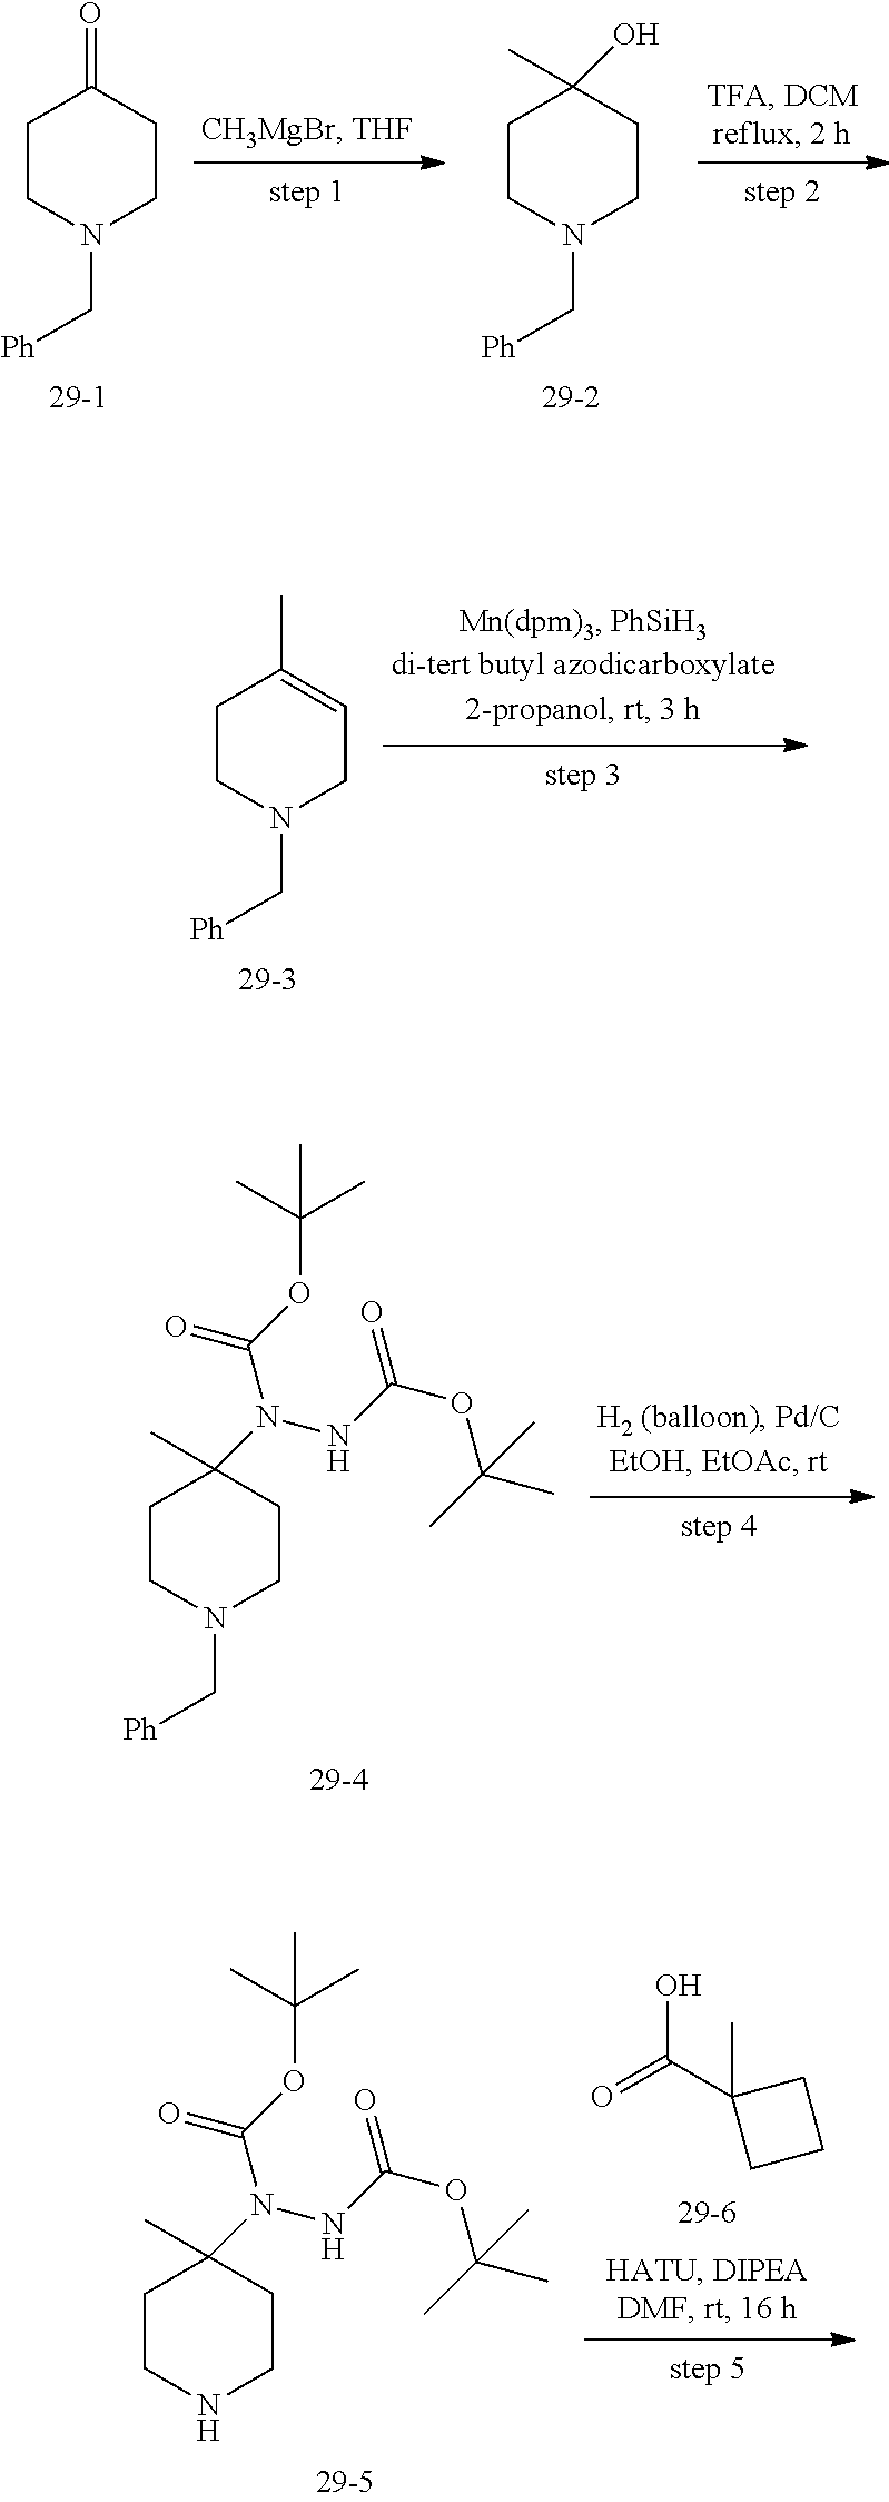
C1CN(C[Ph])CC=C1C.C1CN(C[Ph])CCC1=O.C1CN(C[Ph])CCC1(O)C.C1CN(C[Ph])CCC1(N(NC(OC(C)(C)C)=O)C(OC(C)(C)C)=O)C.C1CCC1(C(=O)O)C.C1CNCCC1(N(NC(OC(C)(C)C)=O)C(OC(C)(C)C)=O)C
